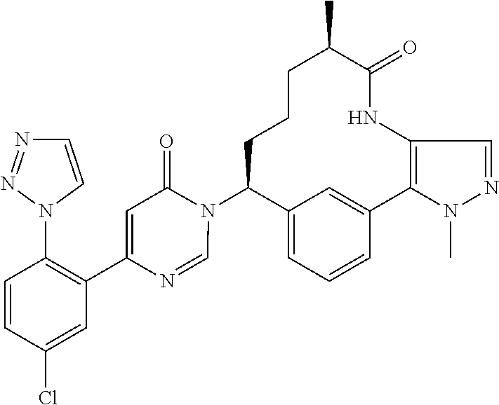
C12=CC=CC(=C1)C1=C(NC(=O)C(C)CCCC2N2C(=O)C=C(C3=C(N4C=CN=N4)C=CC(Cl)=C3)N=C2)C=NN1C
